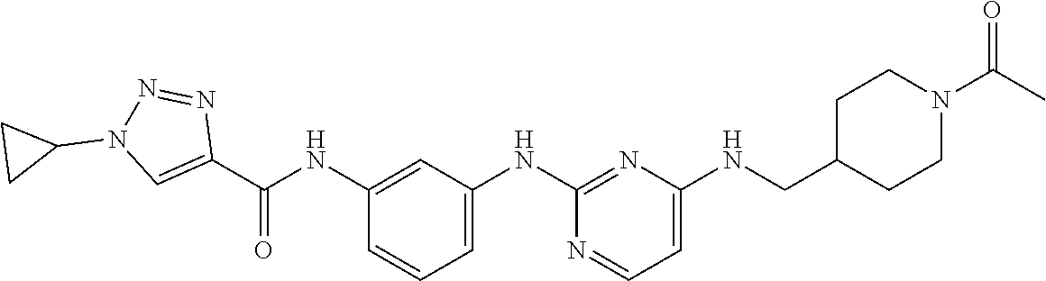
C1(NC(C2=CN(C3CC3)N=N2)=O)=CC(NC2=NC(NCC3CCN(C(C)=O)CC3)=CC=N2)=CC=C1
